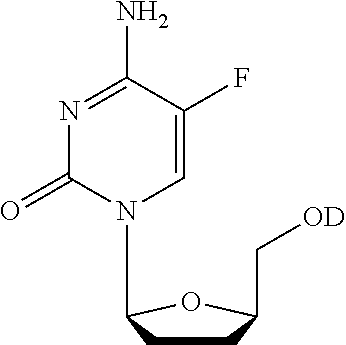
N1=C(N)C(F)=CN(C2CCC(C[OD])O2)C1=O
